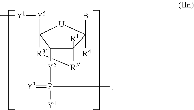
C12([R1])C([Y2]P([Y4])(=[Y3])C)C([Y5][Y1]C)([U]C1(B)[R4])[R3][R3]2
